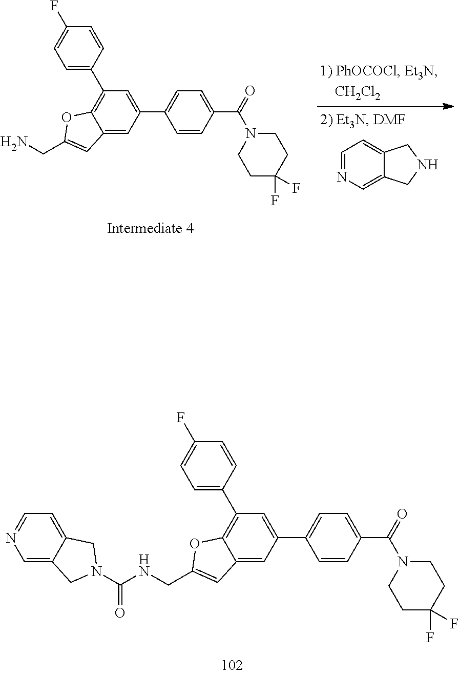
C1=NC=C2C(=C1)CNC2.C1(C2=CC=C(F)C=C2)=C2C(=CC(C3=CC=C(C(=O)N4CCC(F)(F)CC4)C=C3)=C1)C=C(CN)O2.C1(C2=CC=C(F)C=C2)=C2C(=CC(C3=CC=C(C(=O)N4CCC(F)(F)CC4)C=C3)=C1)C=C(CNC(=O)N1CC3=CN=CC=C3C1)O2
